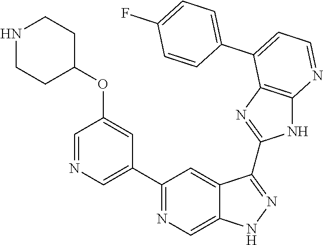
C1(C2=NC=C3C(=C2)C(C2=NC4=C(N2)N=CC=C4C2=CC=C(F)C=C2)=NN3)=CN=CC(OC2CCNCC2)=C1
